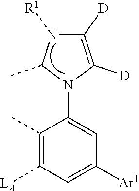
C1(C)=C([LA])C=C([Ar1])C=C1N1C(C)N([R1])C([D])=C1[D]
